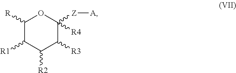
C1([R])C([R1])C([R2])C([R3])C([Z][A])([R4])O1
